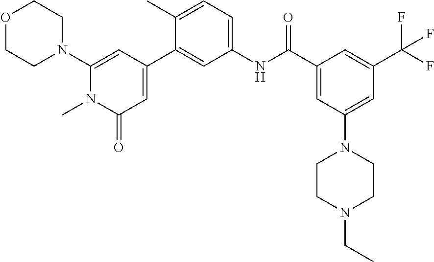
O1CCN(C2=CC(C3=CC(NC(C4=CC(N5CCN(CC)CC5)=CC(C(F)(F)F)=C4)=O)=CC=C3C)=CC(=O)N2C)CC1
